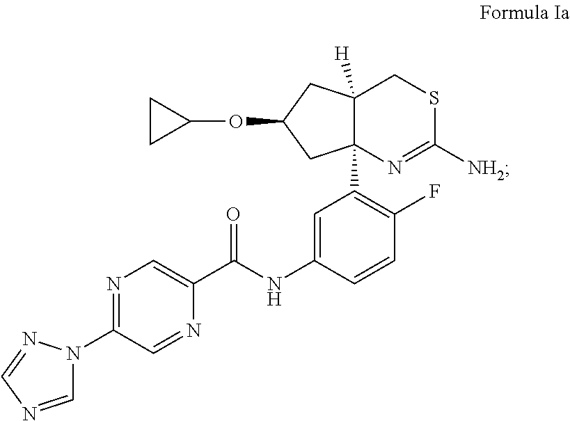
C1=C(NC(C2=CN=C(N3C=NC=N3)C=N2)=O)C=CC(F)=C1C12N=C([NH2])SCC1([H])CC(OC1CC1)C2
